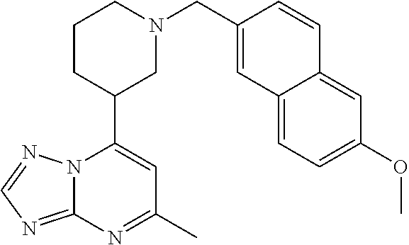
N12C(=NC=N1)N=C(C)C=C2C1CN(CC2=CC3=CC=C(OC)C=C3C=C2)CCC1
